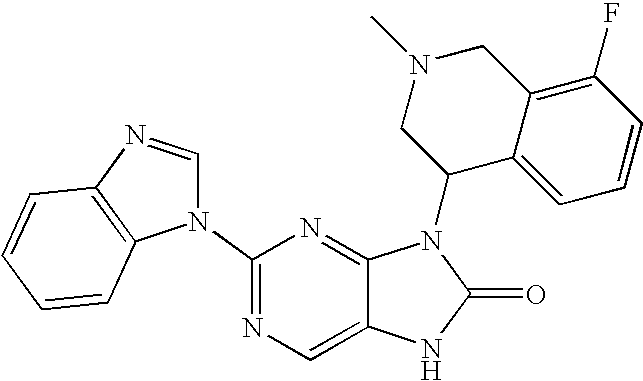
N1(C2=NC=C3C(=N2)N(C2C4=CC=CC(F)=C4CN(C)C2)C(=O)N3)C=NC2=C1C=CC=C2
